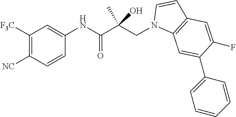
C1([F3C])=C([NC])C=CC(NC(C(CN2C3=C(C=C2)C=C(F)C(C2=CC=CC=C2)=C3)(C)O)=O)=C1
